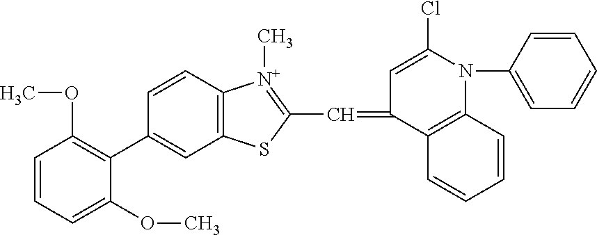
C1(C2=C(OC)C=CC=C2OC)=CC2=C(C=C1)[N+](C)=C(C=C1C=C(Cl)N(C3=CC=CC=C3)C3=C1C=CC=C3)S2
